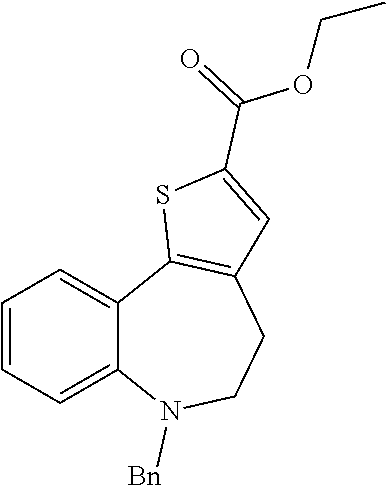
C1=CC=C2C(=C1)C1=C(CCN2[Bn])C=C(C(=O)OCC)S1
